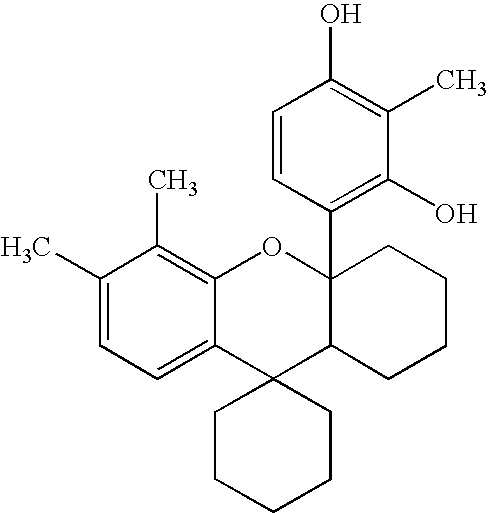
C1CCCCC12C1C(C3=C(O)C(C)=C(O)C=C3)(OC3=C(C)C(C)=CC=C23)CCCC1
